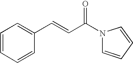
C1(C=CC(N2C=CC=C2)=O)=CC=CC=C1
